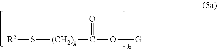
[R5]S[(CH2)g]C(=O)O[G]
